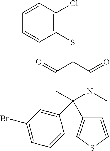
C1(SC2C(=O)CC(C3=CC(Br)=CC=C3)(C3=CSC=C3)N(C)C2=O)=C(Cl)C=CC=C1
